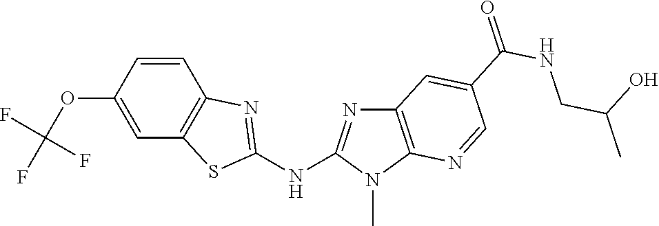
O(C1=CC2=C(C=C1)N=C(NC1=NC3=C(N1C)N=CC(C(NCC(C)O)=O)=C3)S2)C(F)(F)F
